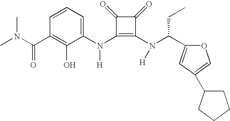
C(C1=C(O)C(N(C2=C(N(C(C3=CC(C4CCCC4)=CO3)CC)[H])C(=O)C2=O)[H])=CC=C1)(=O)N(C)C
